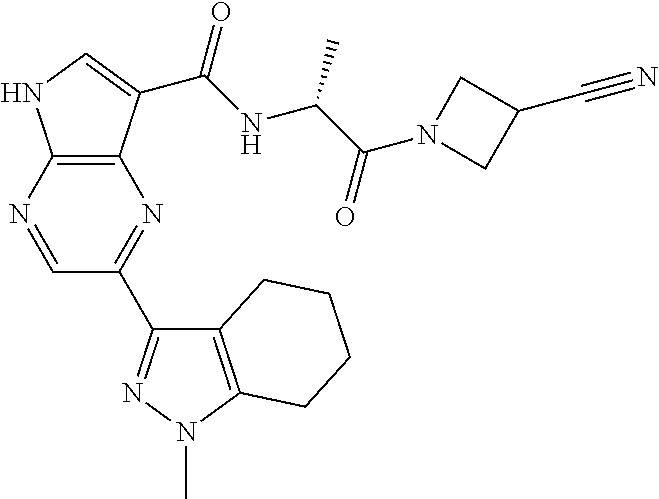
C12=C(N=CC(C3=NN(C)C4=C3CCCC4)=N1)NC=C2C(NC(C(N1CC(C#N)C1)=O)C)=O
